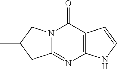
C12=C(C(=O)N3C(=N1)CC(C)C3)C=CN2
